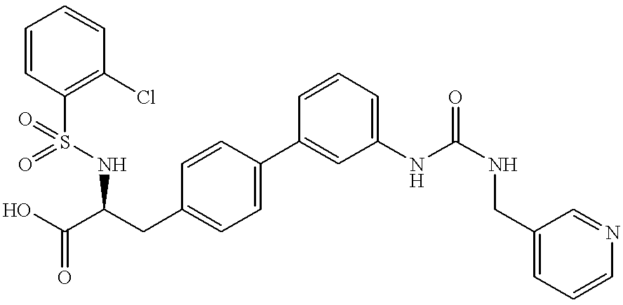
C1(Cl)=C(S(NC(C(O)=O)CC2=CC=C(C3=CC(NC(NCC4=CC=CN=C4)=O)=CC=C3)C=C2)(=O)=O)C=CC=C1
